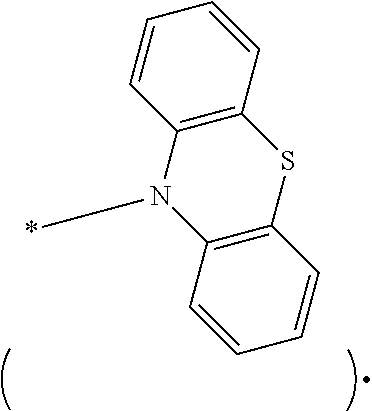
C1=CC2=C(C=C1)SC1=C(N2C*)C=CC=C1
